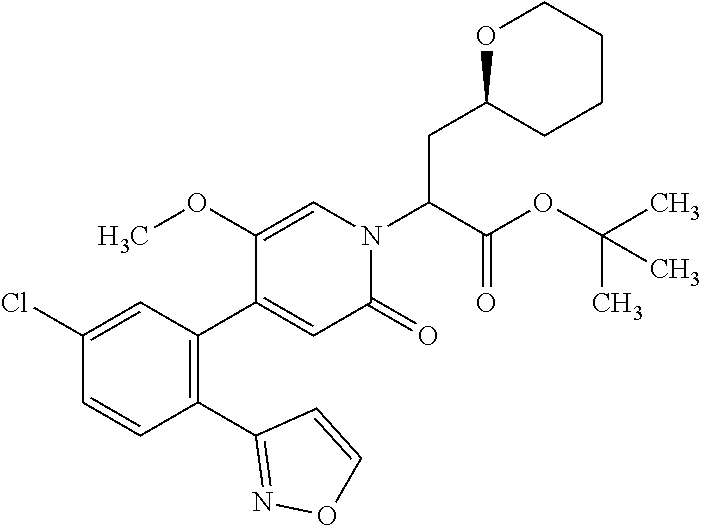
C1(Cl)=CC(C2=CC(=O)N(C(C(OC(C)(C)C)=O)CC3OCCCC3)C=C2OC)=C(C2=NOC=C2)C=C1
